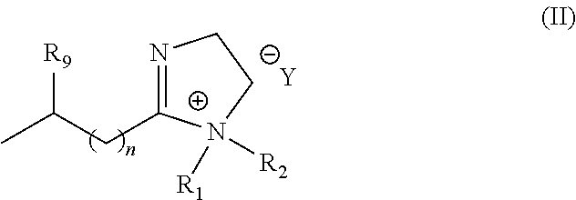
N1=C(CC(C)[R9])[N+]([R1])([R2])CC1.[Y]
